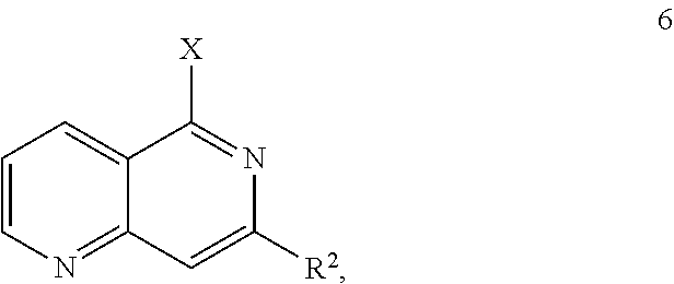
C1=CN=C2C(=C1)C([X])=NC([R2])=C2
